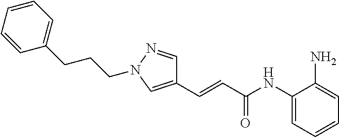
C1=CC=CC(CCCN2N=CC(C=CC(NC3=CC=CC=C3N)=O)=C2)=C1
